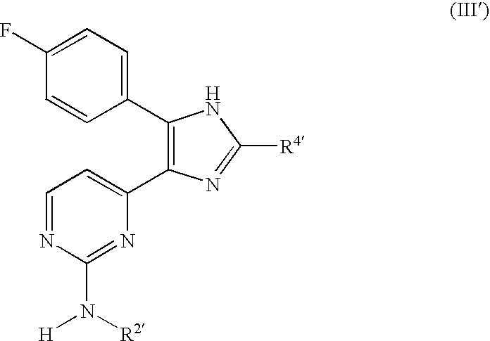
C1=CC(F)=CC=C1C1=C(C2=CC=NC(N([H])[R2])=N2)N=C([R4])N1
